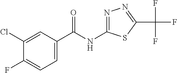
C1(F)=CC=C(C(NC2=NN=C(C(F)(F)F)S2)=O)C=C1Cl
